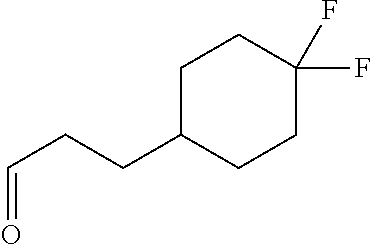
C1C(CCC=O)CCC(F)(F)C1
